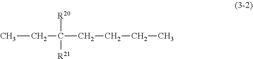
C(C)C([R20])([R21])CCCC
